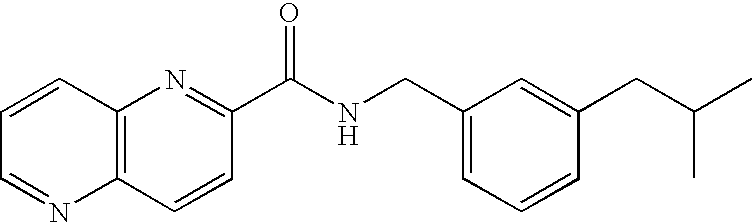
C12=C(N=C(C(NCC3=CC=CC(CC(C)C)=C3)=O)C=C1)C=CC=N2
